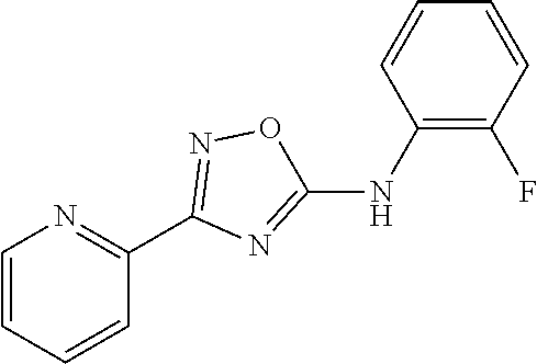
C1=CC=CC(C2=NOC(NC3=C(F)C=CC=C3)=N2)=N1
